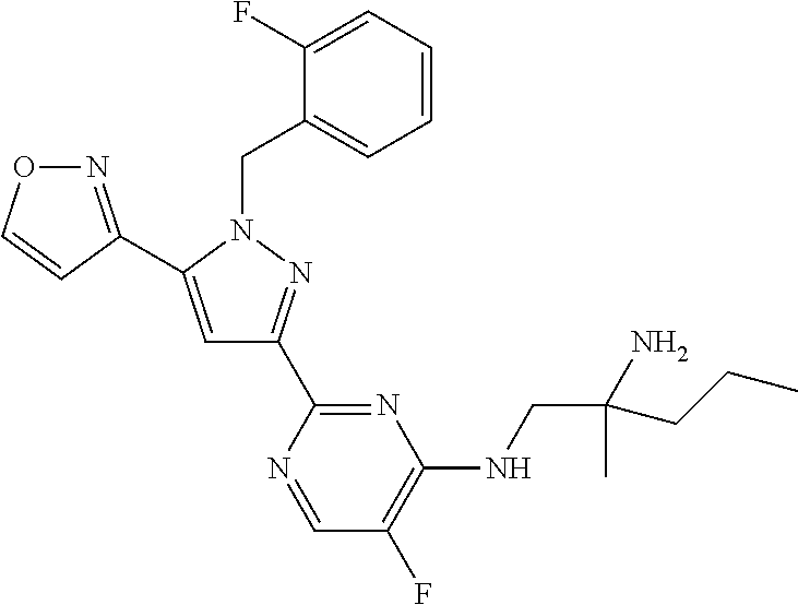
N1=C(C2=CC(C3=NC(NCC(N)(C)CCC)=C(F)C=N3)=NN2CC2=CC=CC=C2F)C=CO1
